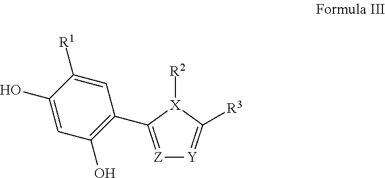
C1=C([R1])C(O)=CC(O)=C1C1=[Z][Y]=C([R3])[X]1[R2]
